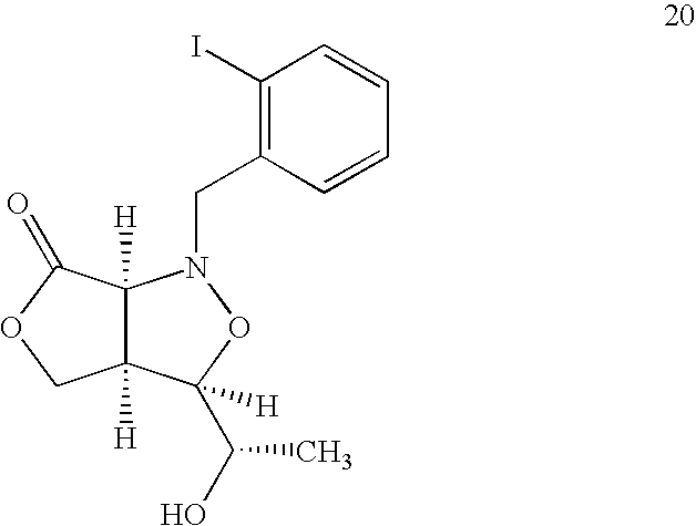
C1(I)=C(CN2C3([H])C([H])(C(C(O)C)([H])O2)COC3=O)C=CC=C1
